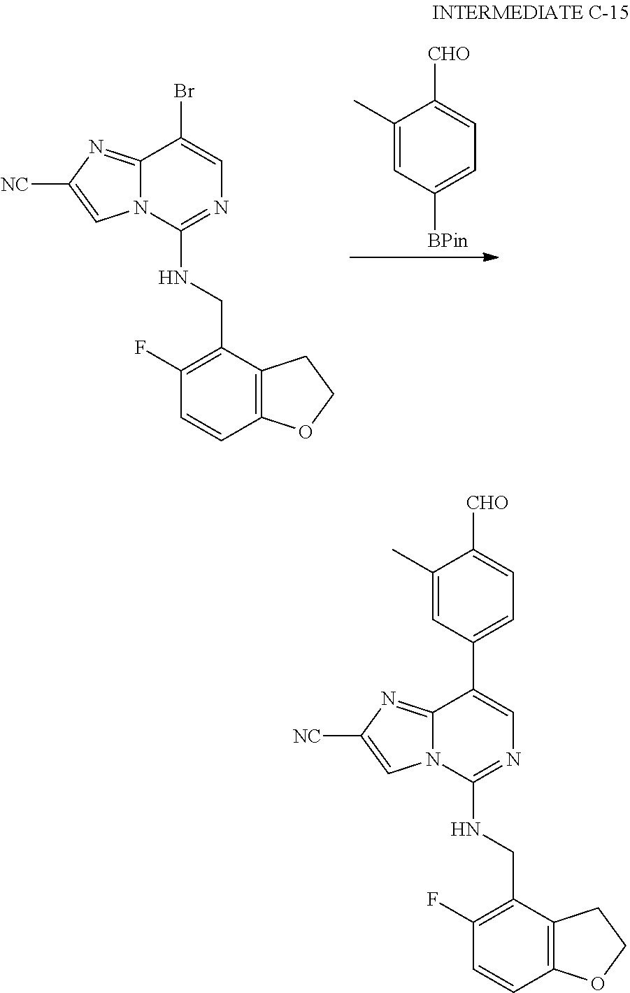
C12=NC([NC])=CN1C(NCC1=C(F)C=CC3=C1CCO3)=NC=C2Br.C1(C)=CC([BPin])=CC=C1[CHO].C12=NC([NC])=CN1C(NCC1=C(F)C=CC3=C1CCO3)=NC=C2C1=CC=C([CHO])C(C)=C1
